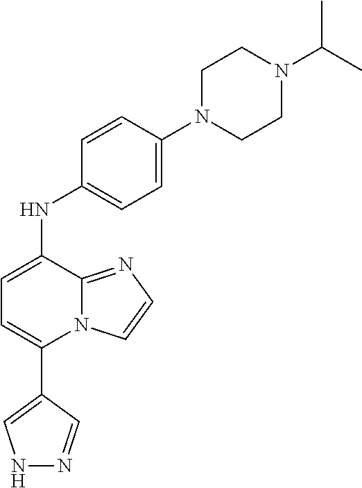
C1(NC2=CC=C(N3CCN(C(C)C)CC3)C=C2)=CC=C(C2=CNN=C2)N2C1=NC=C2
